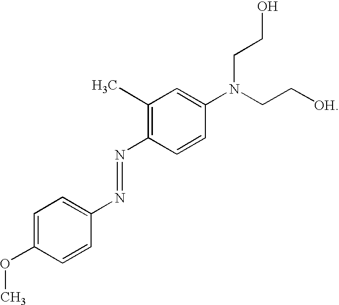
C1=C(OC)C=CC(N=NC2=C(C)C=C(N(CC[OH])CCO)C=C2)=C1
